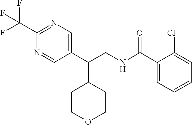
C1(C(CNC(C2=CC=CC=C2Cl)=O)C2CCOCC2)=CN=C(C(F)(F)F)N=C1
